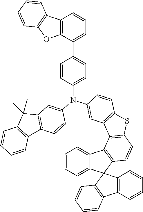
C1=CC=C2C(=C1)C1=C(C=CC3=C1C1=C(S3)C=CC(N(C3=CC=C(C4=CC=CC5=C4OC4=C5C=CC=C4)C=C3)C3=CC4=C(C=C3)C3=C(C4(C)C)C=CC=C3)=C1)C21C2=C(C=CC=C2)C2=C1C=CC=C2
